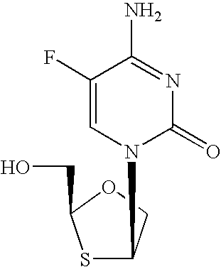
C1(F)=CN(C2SC(CO)OC2)C(=O)N=C1N
